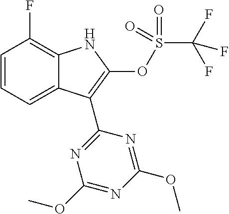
C1=CC=C2C(=C1F)NC(OS(=O)(C(F)(F)F)=O)=C2C1=NC(OC)=NC(OC)=N1
